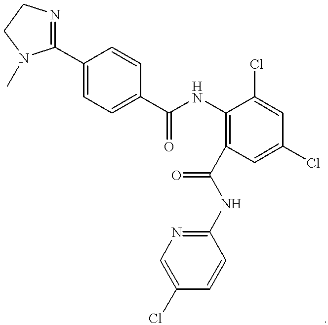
C1(C2=NCCN2C)=CC=C(C(NC2=C(C(NC3=NC=C(Cl)C=C3)=O)C=C(Cl)C=C2Cl)=O)C=C1
